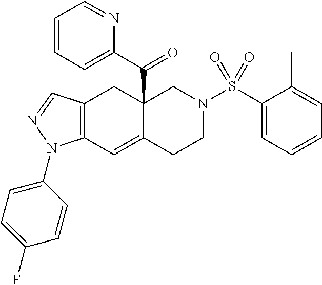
C12=C(C=C3C(C(C4=CC=CC=N4)=O)(C1)CN(S(C1=CC=CC=C1C)(=O)=O)CC3)N(C1=CC=C(F)C=C1)N=C2
